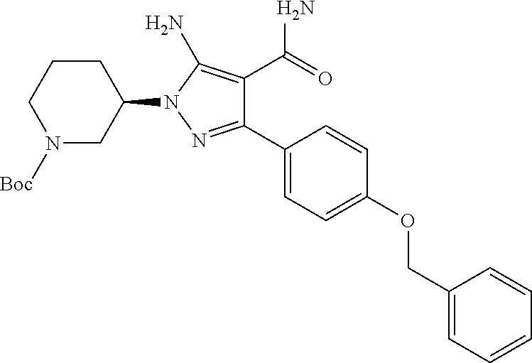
C1(C(=O)N)=C(N)N(C2CCCN([Boc])C2)N=C1C1=CC=C(OCC2=CC=CC=C2)C=C1
